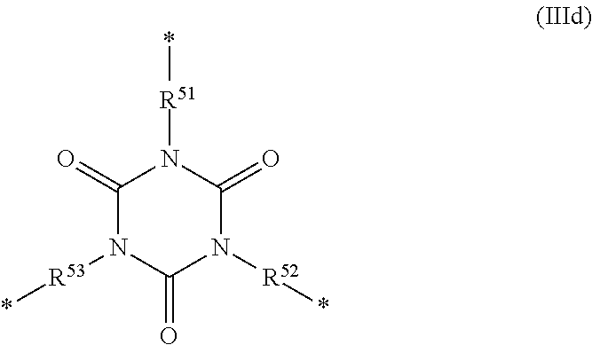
C1(=O)N([R53]*)C(=O)N([R52]*)C(=O)N1[R51]*
